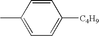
C1(C)=CC=C([C4H9])C=C1
